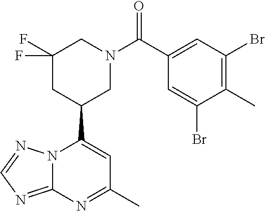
N12C(=NC=N1)N=C(C)C=C2C1CN(C(=O)C2=CC(Br)=C(C)C(Br)=C2)CC(F)(F)C1
